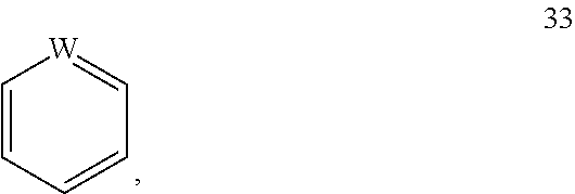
C1=CC=CC=[W]1
